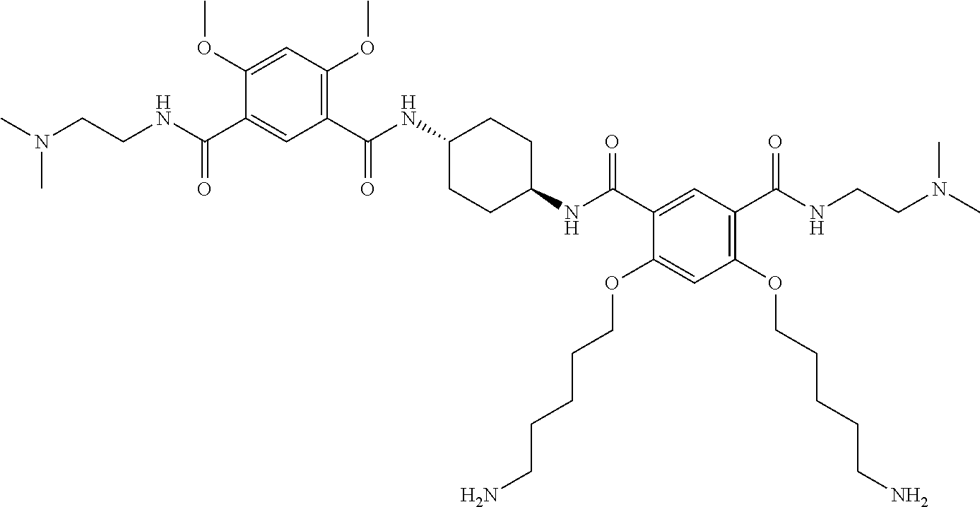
C1(C(NC2CCC(NC(C3=CC(C(NCCN(C)C)=O)=C(OCCCCCN)C=C3OCCCCCN)=O)CC2)=O)=C(OC)C=C(OC)C(C(NCCN(C)C)=O)=C1
